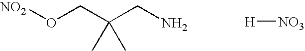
[NO2]OCC(CN)(C)C.[H][NO3]
